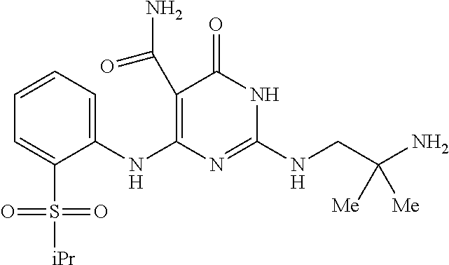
C1(C(N)=O)=C(NC2=CC=CC=C2S([iPr])(=O)=O)N=C(NCC(N)([Me])[Me])NC1=O
